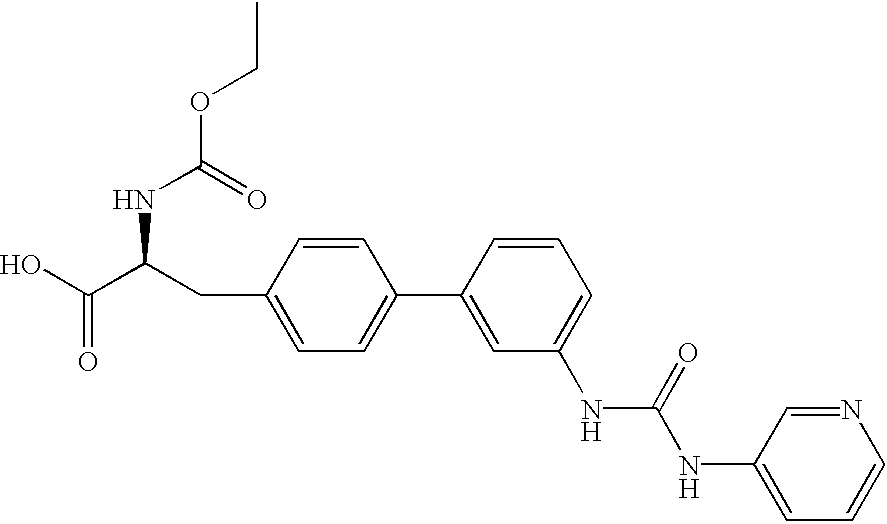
O(C(=O)NC(C(O)=O)CC1=CC=C(C2=CC(NC(NC3=CC=CN=C3)=O)=CC=C2)C=C1)CC
